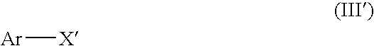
[Ar][X]
